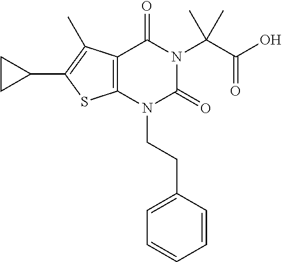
C12=C(N(CCC3=CC=CC=C3)C(=O)N(C(C(O)=O)(C)C)C1=O)SC(C1CC1)=C2C
